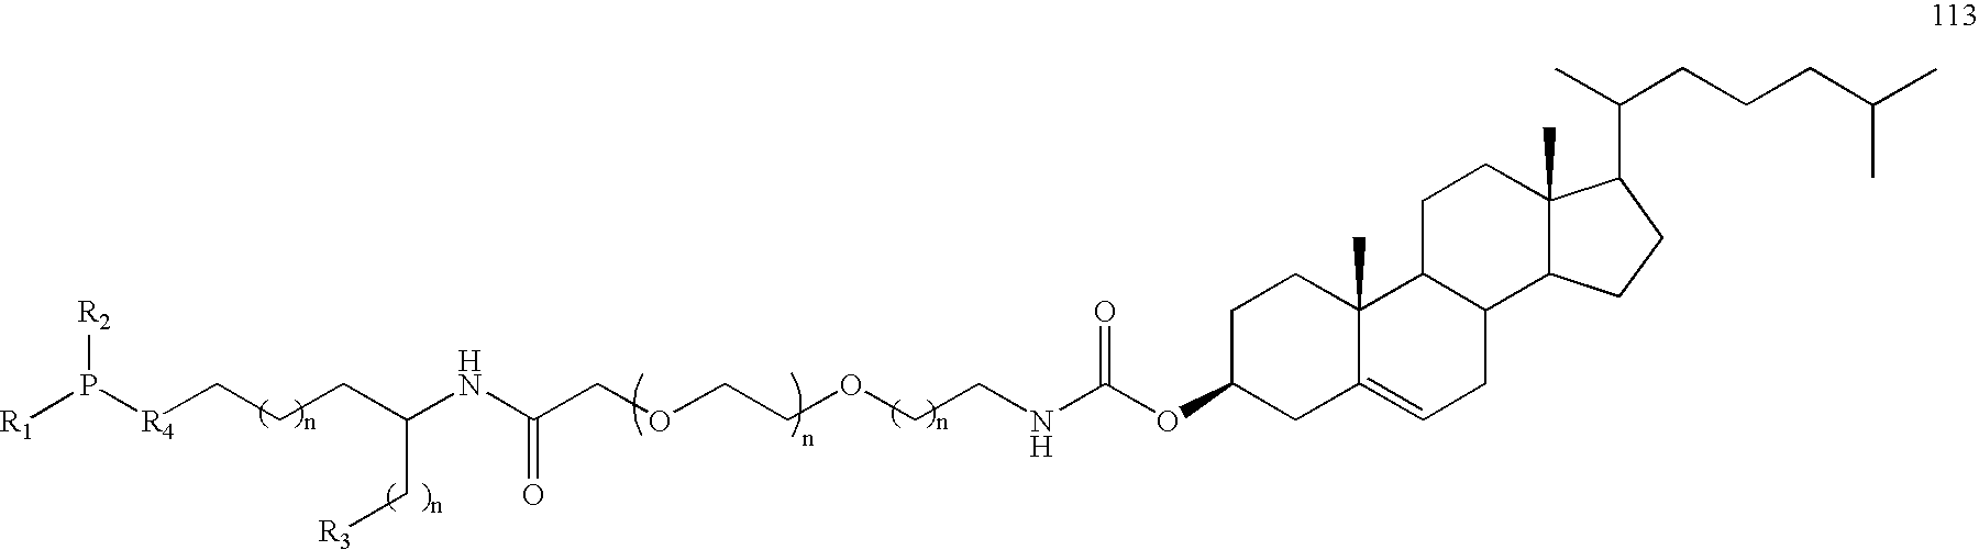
[R1]P([R4]CCCC(NC(COCCOCCNC(OC1CC2=CCC3C(C2(C)CC1)CCC1(C)C3CCC1C(CCCC(C)C)C)=O)=O)C[R3])[R2]
